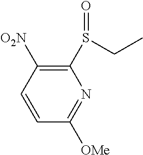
C1=CC([OMe])=NC(S(=O)CC)=C1[O2N]
